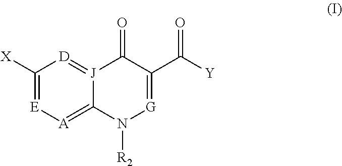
C1([X])=[E][A]=C2[J](=[D]1)C(=O)C(C([Y])=O)=[G]N2[R2]
